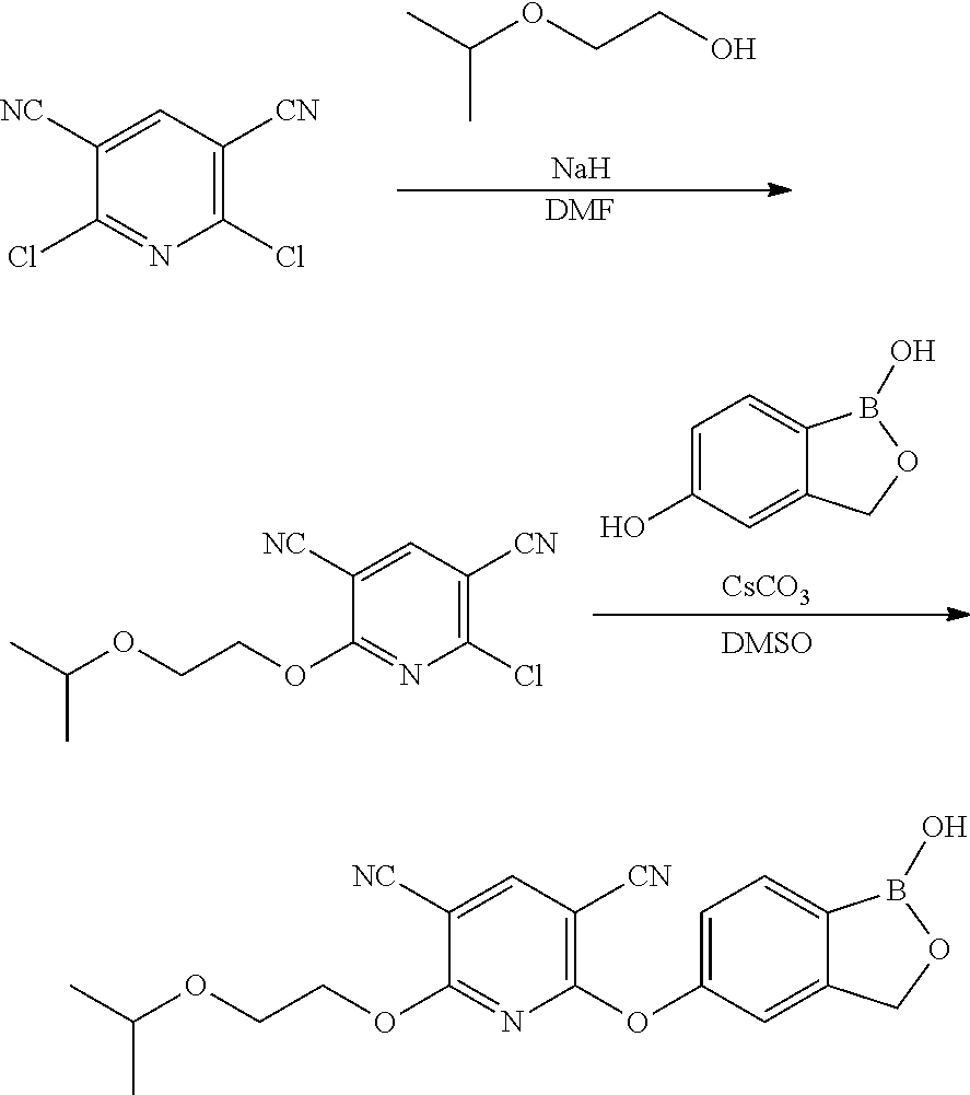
C1(Cl)=C([CN])C=C([NC])C(Cl)=N1.[DMF].[Na].CC(OCCO)C.C1=C(O)C=C2C(=C1)B(O)OC2.[CsCO3].C1(Cl)=C([CN])C=C([NC])C(OCCOC(C)C)=N1.C1(OC2=CC=C3C(=C2)COB3O)=C([CN])C=C([NC])C(OCCOC(C)C)=N1
